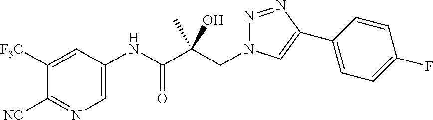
C(C(C(NC1=CN=C([NC])C([F3C])=C1)=O)(O)C)N1N=NC(C2=CC=C(F)C=C2)=C1
